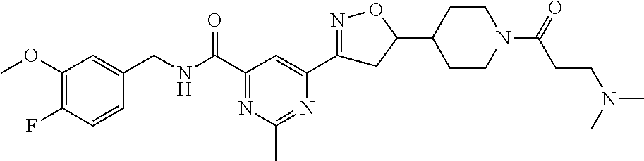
C1(OC)=C(F)C=CC(CNC(C2=NC(C)=NC(C3=NOC(C4CCN(C(=O)CCN(C)C)CC4)C3)=C2)=O)=C1
